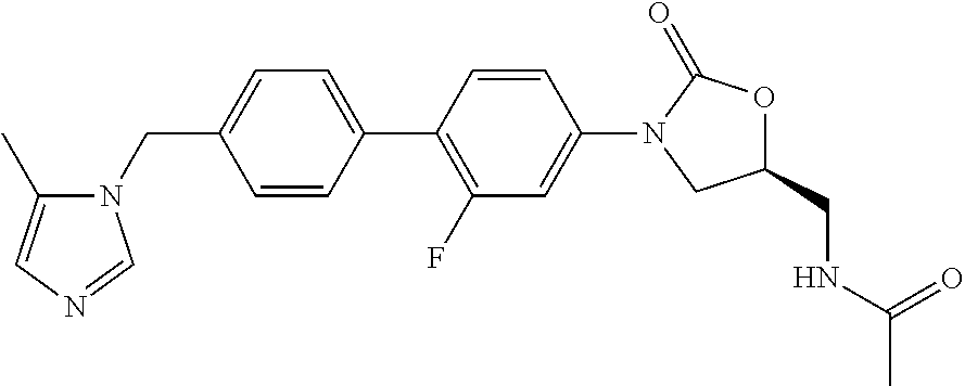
C1(CN2C(C)=CN=C2)=CC=C(C2=C(F)C=C(N3CC(CNC(C)=O)OC3=O)C=C2)C=C1
